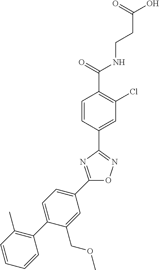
C1(C2=CC=C(C3=C(C)C=CC=C3)C(COC)=C2)=NC(C2=CC(Cl)=C(C(NCCC(=O)O)=O)C=C2)=NO1
